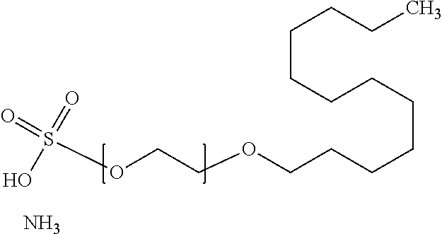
C(CCC)CCCCCCCCOCCOS(=O)(=O)O.N
